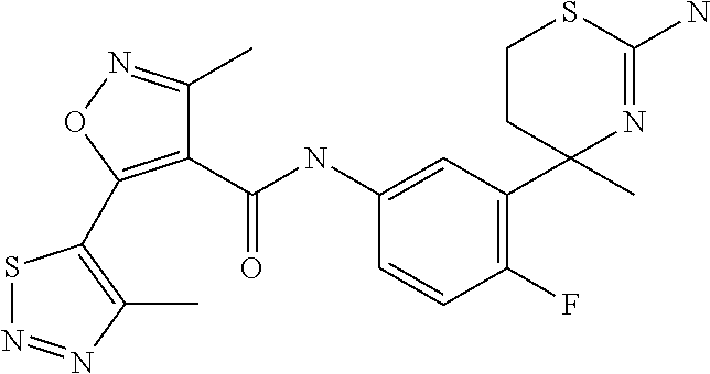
C1(NC(=O)C2=C(C3=C(C)N=NS3)ON=C2C)=CC(C2(C)N=C(N)SCC2)=C(F)C=C1
